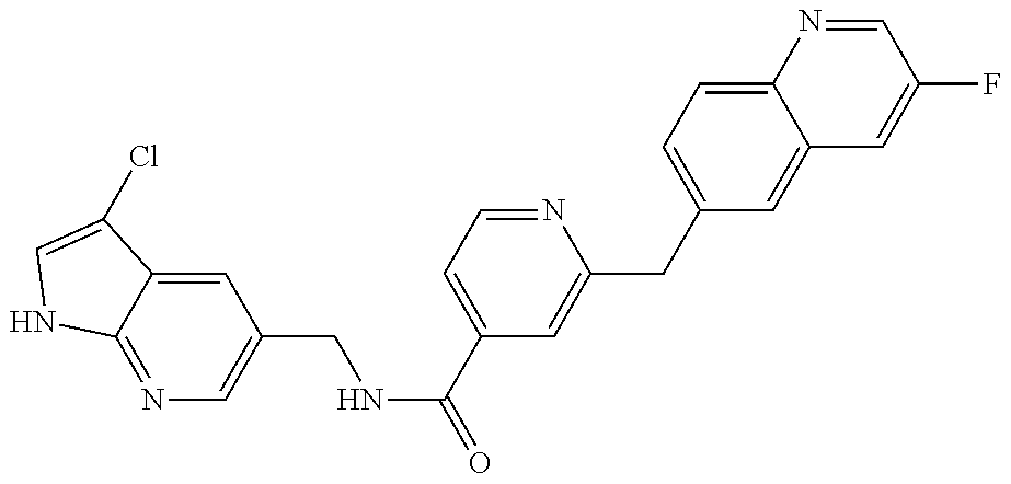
N1=C2C(=CC(CNC(=O)C3=CC=NC(CC4=CC=C5C(=C4)C=C(F)C=N5)=C3)=C1)C(Cl)=CN2
